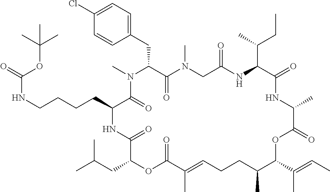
C1(Cl)=CC=C(CC2C(=O)N(C)CC(=O)NC(C(C)CC)C(=O)NC(C)C(=O)OC(C(C)=CC)C(C)CCC=C(C)C(=O)OC(CC(C)C)C(=O)NC(CCCCNC(=O)OC(C)(C)C)C(=O)N2C)C=C1
